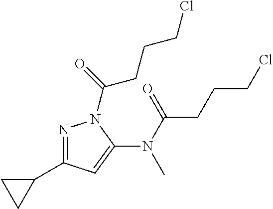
N1=C(C2CC2)C=C(N(C)C(=O)CCCCl)N1C(=O)CCCCl
